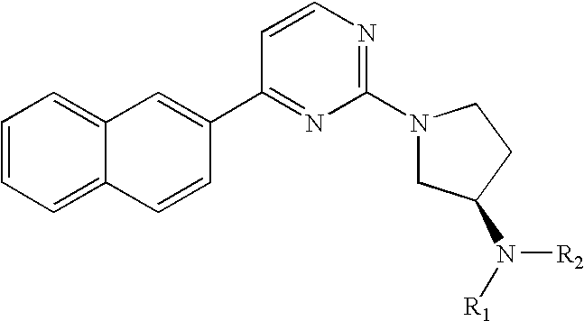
C1=CC=C2C(=C1)C=C(C1=NC(N3CC(N([R1])[R2])CC3)=NC=C1)C=C2
